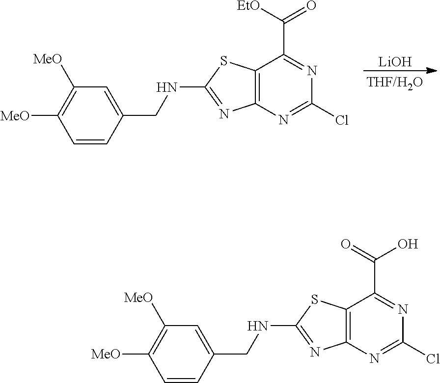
[LiOH].C12=C(N=C(Cl)N=C1C([EtO])=O)N=C(NCC1=CC([MeO])=C([MeO])C=C1)S2.C12=C(N=C(Cl)N=C1C(=O)O)N=C(NCC1=CC([MeO])=C([MeO])C=C1)S2
